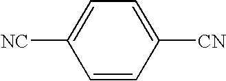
C1=C([NC])C=CC([CN])=C1
